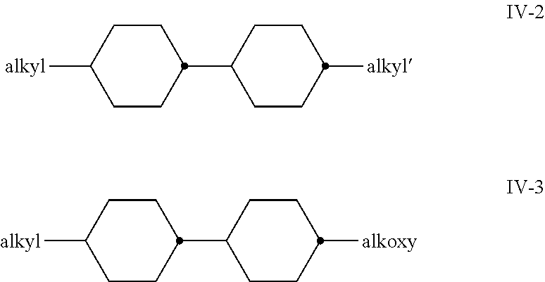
C1CC([alkyl])CCC1C1CCC([alkyl])CC1.C1CC([alkyl])CCC1C1CCC([alkoxy])CC1
